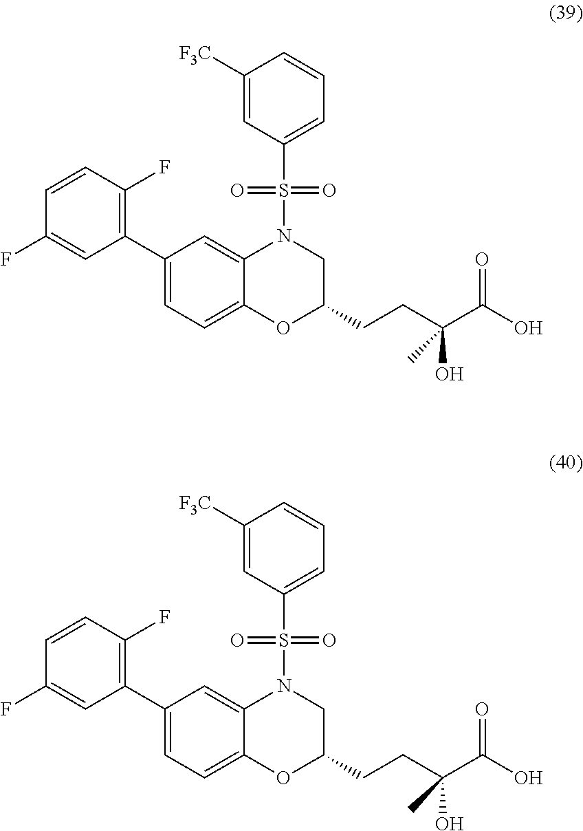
C1=CC(F)=C(C2=CC=C3C(=C2)N(S(C2=CC=CC([F3C])=C2)(=O)=O)CC(CCC(C(O)=O)(O)C)O3)C=C1F.C1=CC(F)=C(C2=CC=C3C(=C2)N(S(C2=CC=CC([F3C])=C2)(=O)=O)CC(CCC(C(O)=O)(O)C)O3)C=C1F
